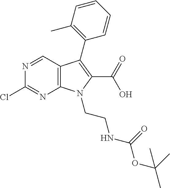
N1=CC2=C(N=C1Cl)N(CCNC(OC(C)(C)C)=O)C(C(O)=O)=C2C1=C(C)C=CC=C1
